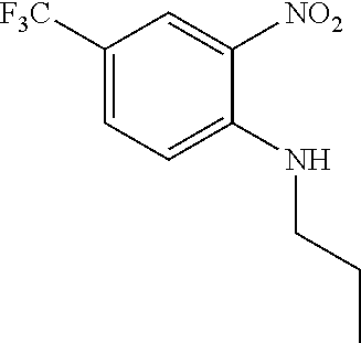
C1([F3C])=CC=C(NCCC)C([NO2])=C1
